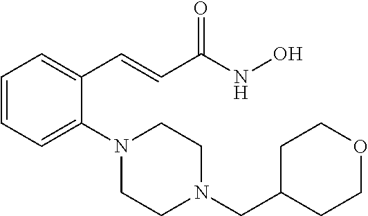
C1=CC=C(N2CCN(CC3CCOCC3)CC2)C(C=CC(NO)=O)=C1
